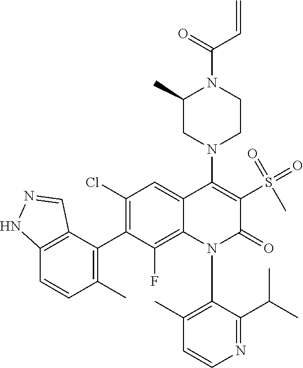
C1=CN=C(C(C)C)C(N2C(=O)C(S(=O)(=O)C)=C(N3CC(C)N(C(=O)C=C)CC3)C3=CC(Cl)=C(C4=C(C)C=CC5=C4C=NN5)C(F)=C23)=C1C
